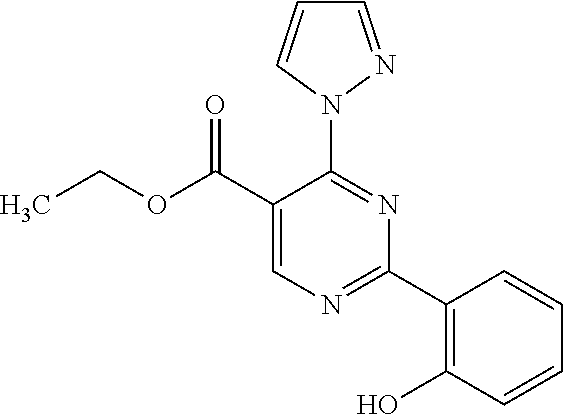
C1(N2C=CC=N2)=NC(C2=C(O)C=CC=C2)=NC=C1C(OCC)=O
